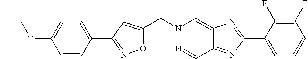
C(N1N=CC2=NC(C3=CC=CC(F)=C3F)=NC2=C1)C1=CC(C2=CC=C(OCC)C=C2)=NO1
